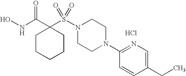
Cl.ONC(C1(S(N2CCN(C3=NC=C(CC)C=C3)CC2)(=O)=O)CCCCC1)=O
